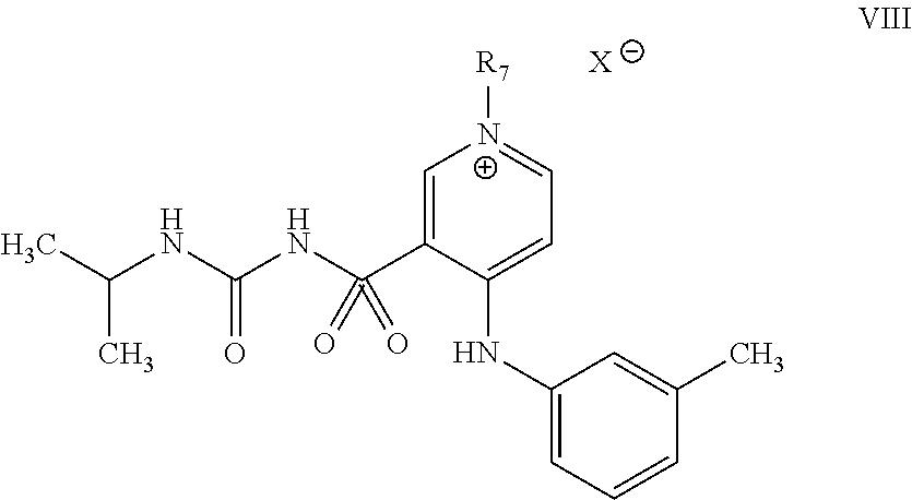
C1=C(C(NC(NC(C)C)=O)(=O)=O)C(NC2=CC=CC(C)=C2)=CC=[N+]1[R7].[X]
